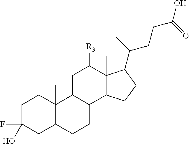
C1C(F)(O)CC2C(C)(C1)C1C(CC2)C2C(C)(C([R3])C1)C(C(C)CCC(O)=O)CC2
